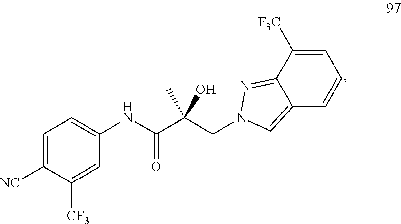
C1=C(NC(C(CN2N=C3C([F3C])=CC=CC3=C2)(C)O)=O)C=C([CF3])C([NC])=C1
